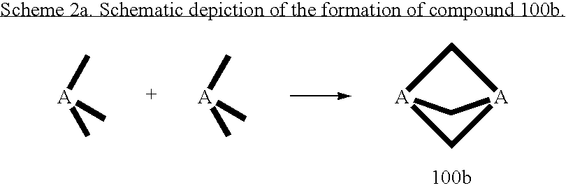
C1[A]2C[A]1C2.[A](C)(C)C.[A](C)(C)C
